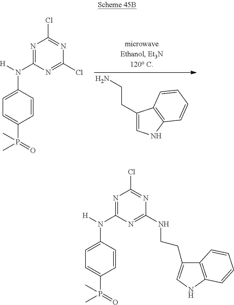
C1(CCN)=CNC2=C1C=CC=C2.C1=CC(N([H])C2=NC(Cl)=NC(Cl)=N2)=CC=C1P(C)(C)=O.C1=CC(N([H])C2=NC(Cl)=NC(NCCC3=CNC4=C3C=CC=C4)=N2)=CC=C1P(C)(C)=O
